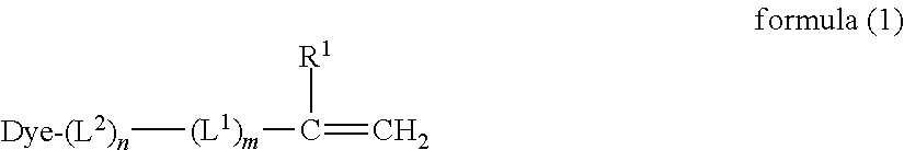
[Dye-(L2)n][(L1)m]C(=C)[R1]
